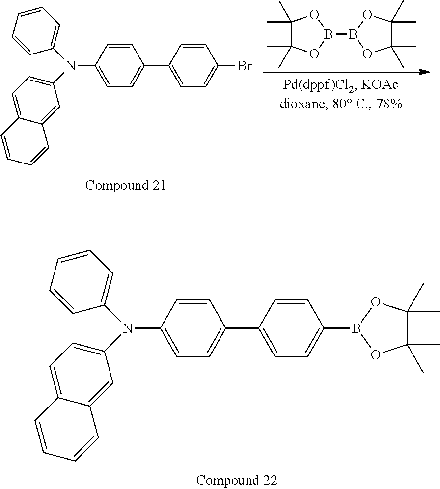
C1(C)(C)C(C)(C)OB(B2OC(C)(C)C(C)(C)O2)O1.C1=CC(N(C2=CC=CC=C2)C2=CC=C3C(=C2)C=CC=C3)=CC=C1C1=CC=C(Br)C=C1.C1=CC(N(C2=CC=CC=C2)C2=CC=C3C(=C2)C=CC=C3)=CC=C1C1=CC=C(B2OC(C)(C)C(C)(C)O2)C=C1
